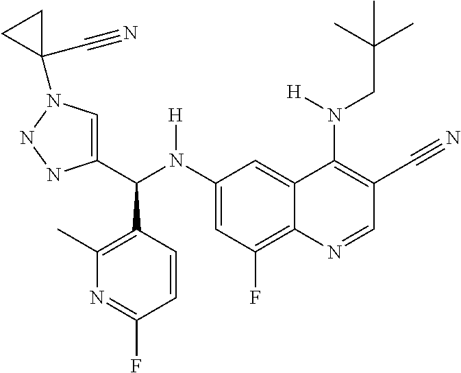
C1(N(C(C2=CN(C3(C#N)CC3)NN2)C2=C(C)N=C(F)C=C2)[H])=CC(F)=C2C(=C1)C(N(CC(C)(C)C)[H])=C(C#N)C=N2
